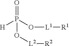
[H]P(O[L1][R1])(=O)O[L2][R2]
